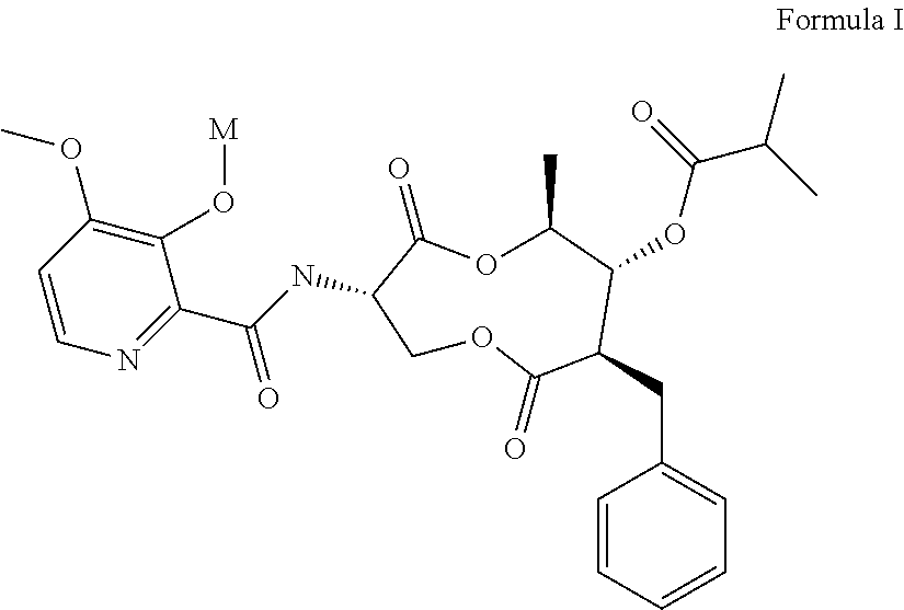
C1=CN=C(C(=O)NC2COC(=O)C(CC3=CC=CC=C3)C(OC(=O)C(C)C)C(C)OC2=O)C(O[M])=C1OC
